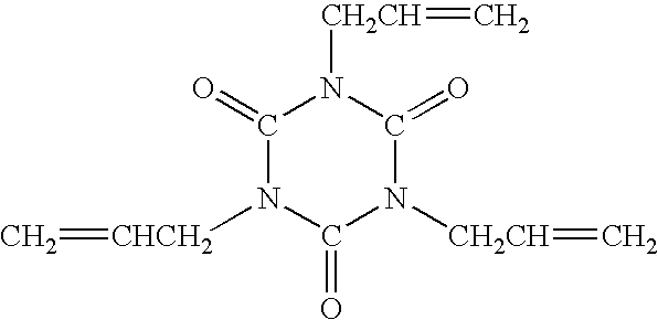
C1(=O)N([CHCH2]=C)C(=O)N([CH2CH]=C)C(=O)N1[CH2CH]=C
